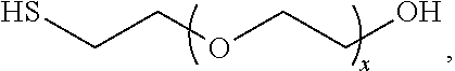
SCCOCCO
